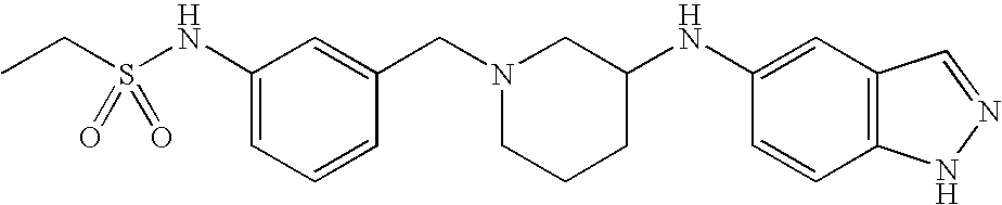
C1(NS(CC)(=O)=O)=CC=CC(CN2CCCC(NC3=CC4=C(C=C3)NN=C4)C2)=C1
